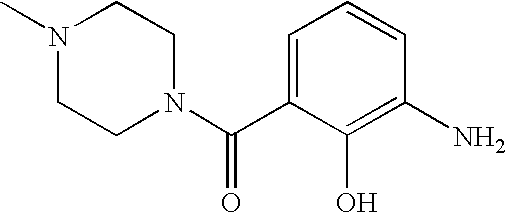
C1=C(C(=O)N2CCN(C)CC2)C(O)=C(N)C=C1
